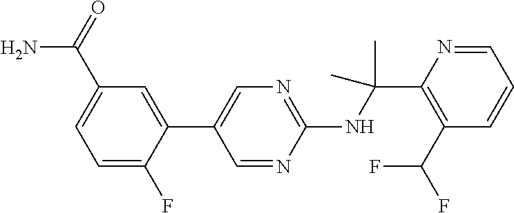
C1(NC(C2=C(C(F)F)C=CC=N2)(C)C)=NC=C(C2=CC(C(=O)N)=CC=C2F)C=N1
